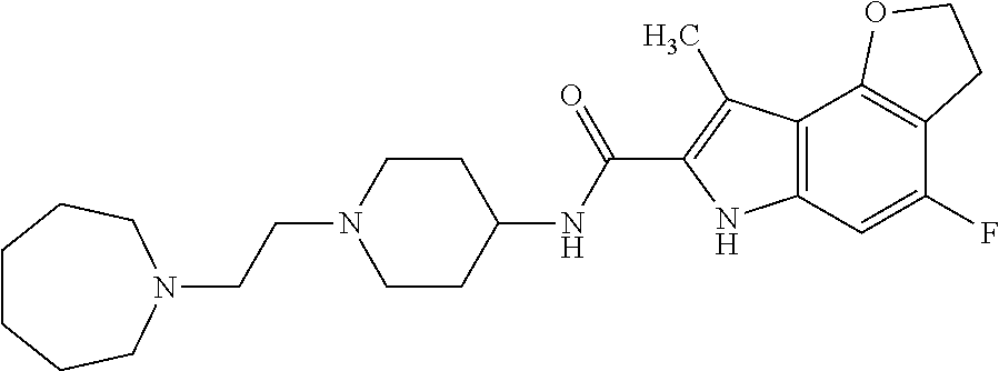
C1CCCN(CCN2CCC(NC(C3=C(C)C4=C(N3)C=C(F)C3=C4OCC3)=O)CC2)CC1
